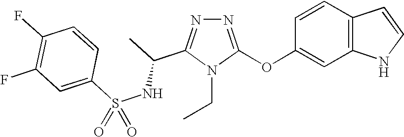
N1=C(OC2=CC3=C(C=C2)C=CN3)N(CC)C(C(C)NS(C2=CC(F)=C(F)C=C2)(=O)=O)=N1
